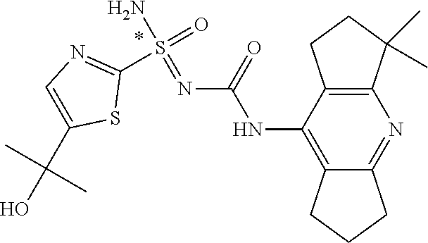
C1(S(=O)(N)=NC(NC2=C3C(=NC4=C2CCC4(C)C)CCC3)=O)=NC=C(C(O)(C)C)S1
